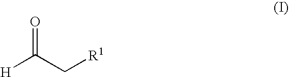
O=C(C[R1])[H]
